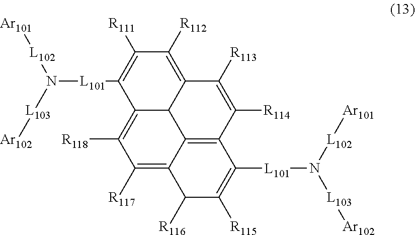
C12=C([R118])C([R117])=C3C4=C(C([R114])=C([R113])C(=C([R112])C([R111])=C1[L101]N([L103][Ar102])[L102][Ar101])C24)C([L101]N([L102][Ar101])[L103][Ar102])=C([R115])C3[R116]
